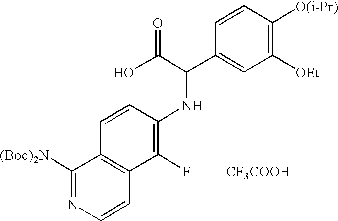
C1([(Boc)2N])=NC=CC2=C1C=CC(NC(C1=CC([OEt])=C([O(i-Pr)])C=C1)C(O)=O)=C2F.[CF3COOH]
